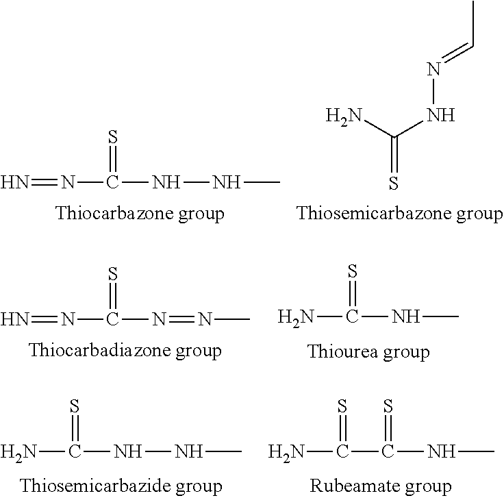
N=NC(NNC)=S.S=C(N)NN=CC.N=NC(N=NC)=S.NC(NC)=S.NC(NNC)=S.NC(C(NC)=S)=S
